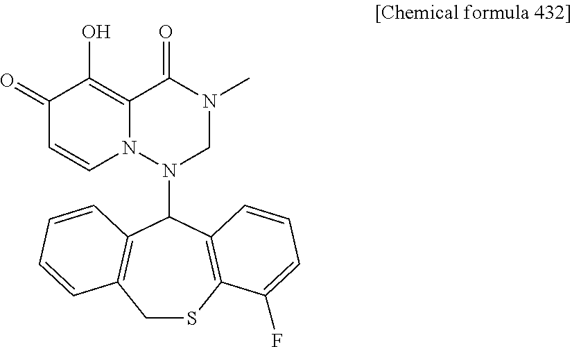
C1SC2=C(C(N3CN(C)C(=O)C4=C(O)C(=O)C=CN34)C3=C1C=CC=C3)C=CC=C2F
